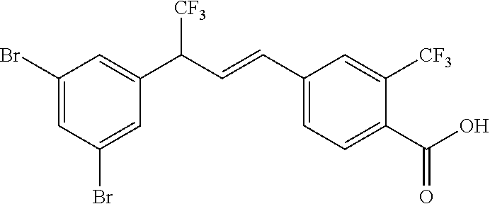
C1(Br)=CC(Br)=CC(C([CF3])C=CC2=CC=C(C(O)=O)C([CF3])=C2)=C1
